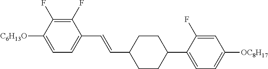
C1(F)=C(F)C([C6H13O])=CC=C1C=CC1CCC(C2=CC=C([OC8H17])C=C2F)CC1
